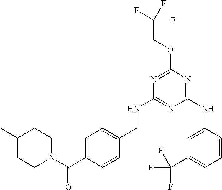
C1(C)CCN(C(=O)C2=CC=C(CNC3=NC(NC4=CC(C(F)(F)F)=CC=C4)=NC(OCC(F)(F)F)=N3)C=C2)CC1
